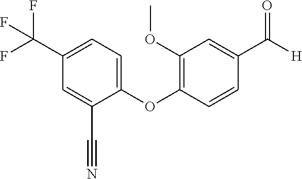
C1(C(F)(F)F)=CC=C(OC2=C(OC)C=C(C([H])=O)C=C2)C(C#N)=C1
